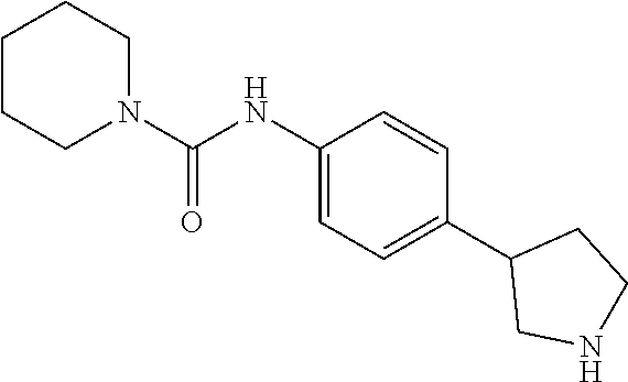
C1(NC(N2CCCCC2)=O)=CC=C(C2CNCC2)C=C1
